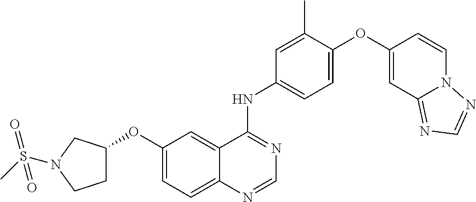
C1=C(OC2=CC3=NC=NN3C=C2)C(C)=CC(NC2=NC=NC3=CC=C(OC4CCN(S(C)(=O)=O)C4)C=C23)=C1
